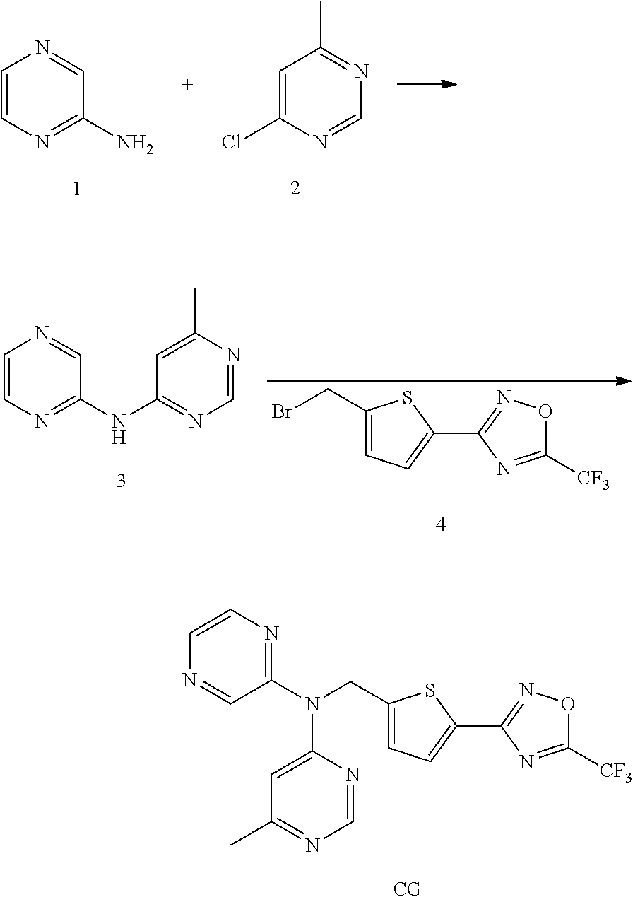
C1(CN(C2=NC=CN=C2)C2=CC(C)=NC=N2)=CC=C(C2=NOC([CF3])=N2)S1.C1=CN=C(N)C=N1.C1=C(Cl)N=CN=C1C.C1(CBr)=CC=C(C2=NOC([CF3])=N2)S1.C1=CN=C(NC2=NC=NC(C)=C2)C=N1
